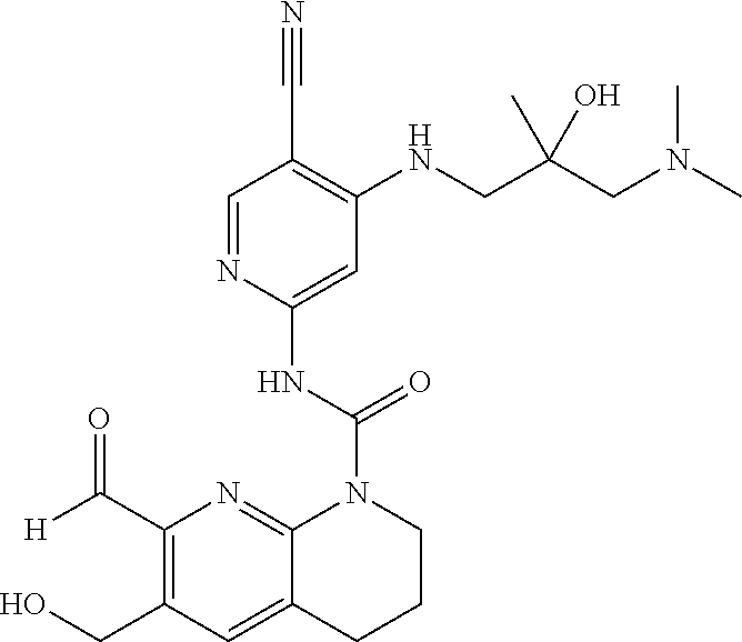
C1(C([H])=O)=C(CO)C=C2C(=N1)N(C(NC1=CC(NCC(CN(C)C)(C)O)=C(C#N)C=N1)=O)CCC2
